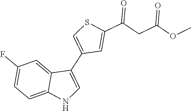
C1(C2=CNC3=CC=C(F)C=C32)=CSC(C(CC(OC)=O)=O)=C1
